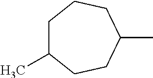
CC1CCCC(C)CC1
